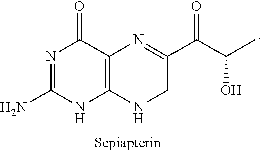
N1=C(N)NC2=C(C1=O)N=C(C(C(C)O)=O)CN2
